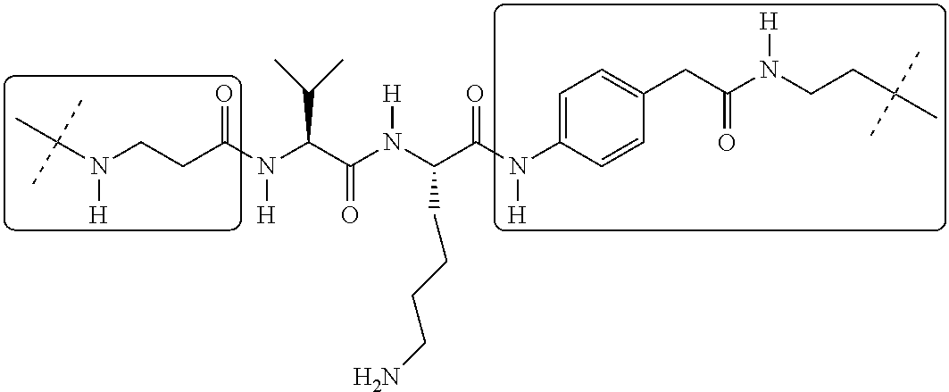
C(N(CCC(N(C(C(N(C(C(N(C1=CC=C(CC(N(CCC(C)(C)C)[H])=O)C=C1)[H])=O)CCCCN)[H])=O)C(C)C)[H])=O)[H])(C)(C)C
